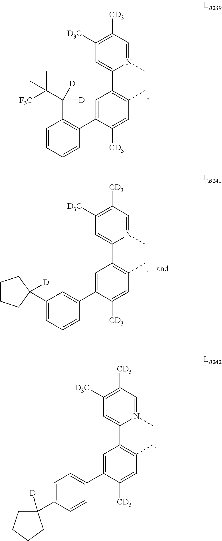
N1(C)=CC([CD3])=C([D3C])C=C1C1=C(C)C=C([CD3])C(C2=C(C([D])([D])C([F3C])(C)C)C=CC=C2)=C1.N1(C)=CC([CD3])=C([D3C])C=C1C1=C(C)C=C([CD3])C(C2=CC=C(C3([D])CCCC3)C=C2)=C1.N1(C)=CC([CD3])=C([D3C])C=C1C1=C(C)C=C([CD3])C(C2=CC(C3([D])CCCC3)=CC=C2)=C1
